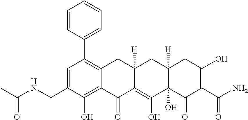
C1=C(CNC(C)=O)C(O)=C2C(=C1C1=CC=CC=C1)CC1([H])C(=C(O)C3(O)C([H])(C1)CC(O)=C(C(N)=O)C3=O)C2=O
